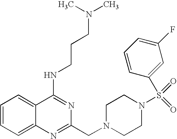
C1=CC=C2C(=C1)C(NCCCN(C)C)=NC(CN1CCN(S(=O)(=O)C3=CC(F)=CC=C3)CC1)=N2
